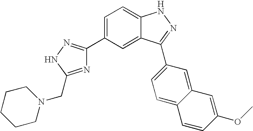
C1(C2=CC=C3C(=C2)C(C2=CC=C4C(=C2)C=C(OC)C=C4)=NN3)=NNC(CN2CCCCC2)=N1
